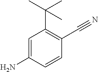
C1=C(N)C=CC(C#N)=C1C(C)(C)C
